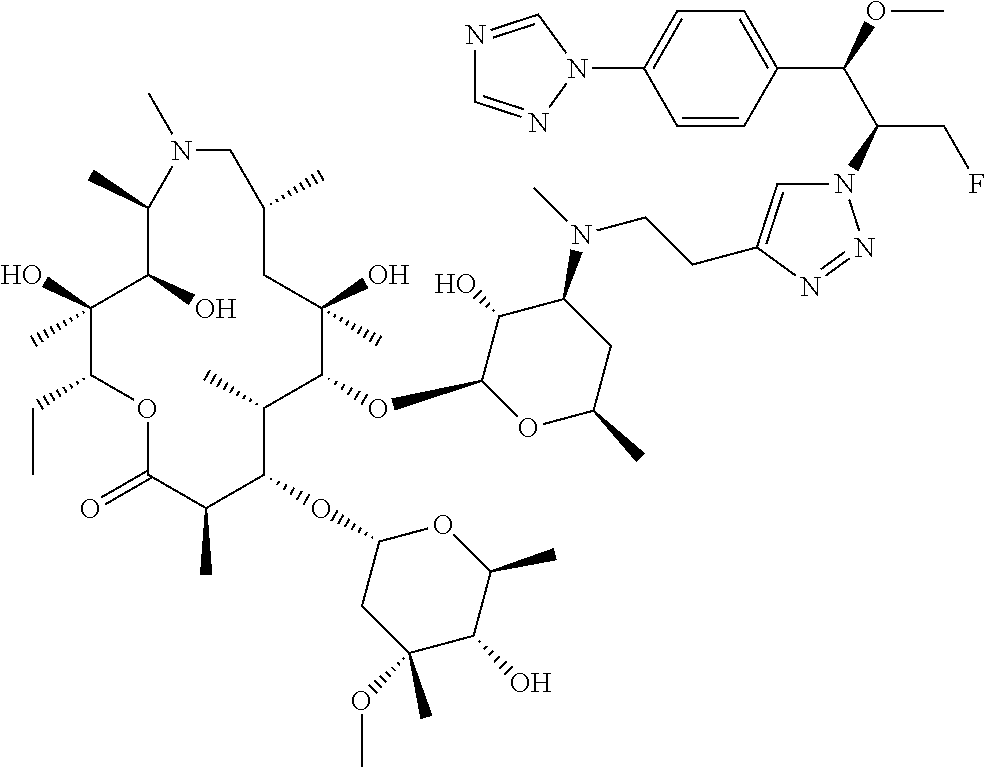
C1(O)(C)C(CC)OC(=O)C(C)C(OC2CC(OC)(C)C(O)C(C)O2)C(C)C(OC2OC(C)CC(N(C)CCC3=CN(C(C(OC)C4=CC=C(N5N=CN=C5)C=C4)CF)N=N3)C2O)C(O)(C)CC(C)CN(C)C(C)C1O
